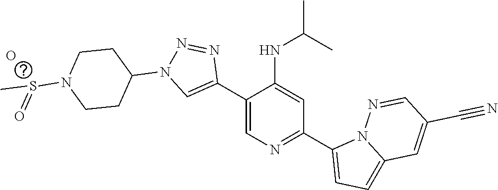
C1(C2=CN(C3CCN(S(=O)C)CC3)N=N2)=CN=C(C2=CC=C3N2N=CC(C#N)=C3)C=C1NC(C)C.O
